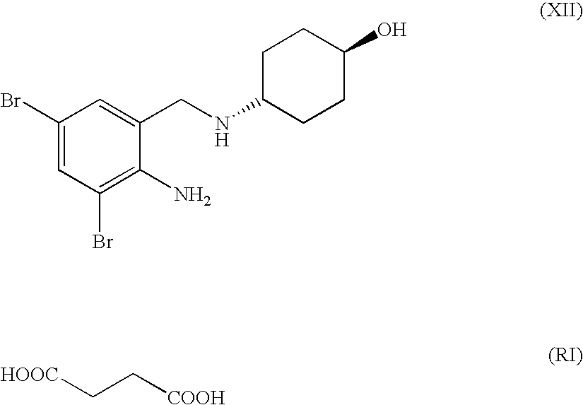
C1(Br)=CC(Br)=C(N)C(CNC2CCC(O)CC2)=C1.[HOOC]CC[COOH]
